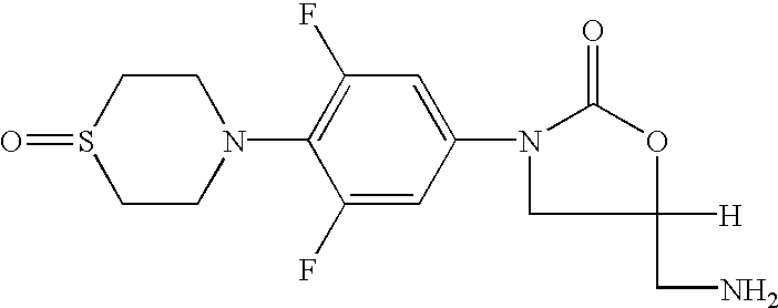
C1CS(=O)CCN1C1=C(F)C=C(N2CC([H])(CN)OC2=O)C=C1F
